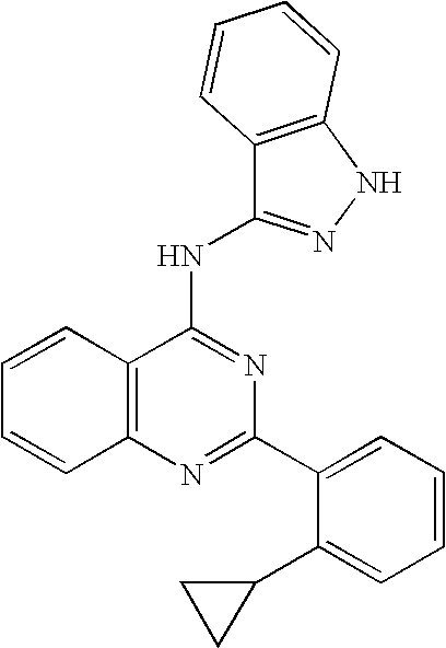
C12=C(N=C(C3=CC=CC=C3C3CC3)N=C1NC1=NNC3=C1C=CC=C3)C=CC=C2
